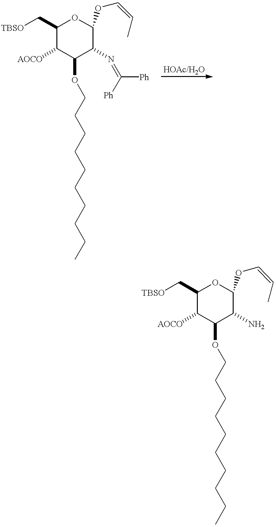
C1(C[TBSO])C([AOCO])C(OCCCCCCCCCC)C(N=C([Ph])[Ph])C(OC=CC)O1.C1(C[TBSO])C([AOCO])C(OCCCCCCCCCC)C(N)C(OC=CC)O1
